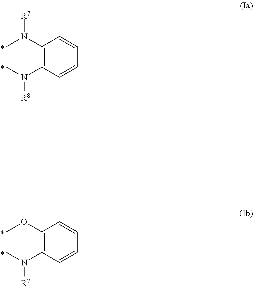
CN(C1=C(N(C)[R8])C=CC=C1)[R7].COC1=C(N(C)[R7])C=CC=C1
